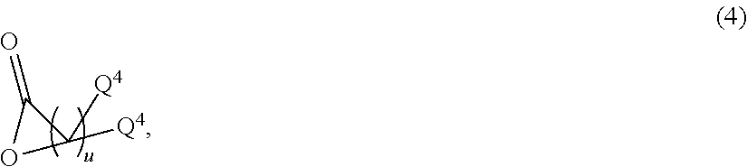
C1([Q4])([Q4])C(=O)O1
